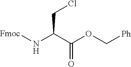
C(=O)(C(N[Fmoc])CCl)OC[Ph]
